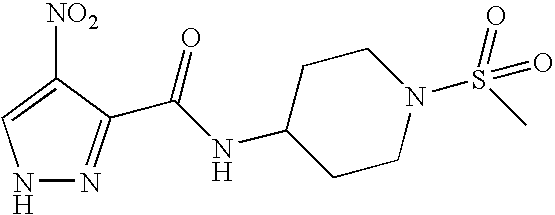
[NO2]C1=CNN=C1C(NC1CCN(S(=O)(C)=O)CC1)=O
